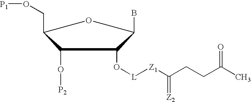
C1(O[P2])C(CO[P1])OC(B)C1O[L][Z1]C(CCC(C)=O)=[Z2]
